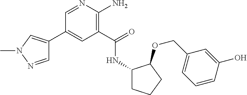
C1(C2=CN(C)N=C2)=CC(C(=O)NC2CCCC2OCC2=CC=CC(O)=C2)=C(N)N=C1
